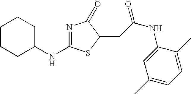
C1CCC(NC2=NC(=O)C(CC(NC3=CC(C)=CC=C3C)=O)S2)CC1
